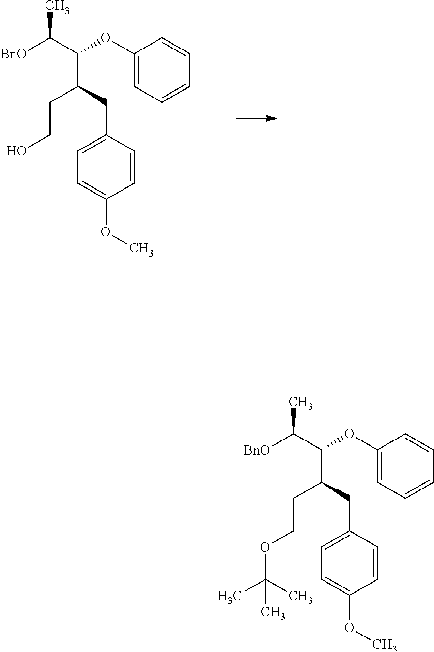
C1(OC(C(CC2=CC=C(OC)C=C2)CCO)C([BnO])C)=CC=CC=C1.C1(OC(C(CC2=CC=C(OC)C=C2)CCOC(C)(C)C)C([BnO])C)=CC=CC=C1
